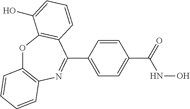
O1C2=C(N=C(C3=CC=C(C(NO)=O)C=C3)C3=C1C(O)=CC=C3)C=CC=C2
